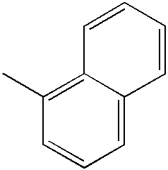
C1=C2C(=C(C)C=C1)C=CC=C2
